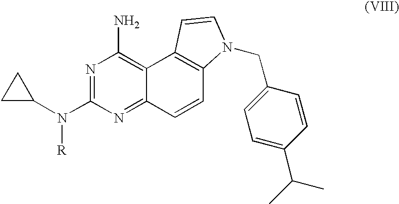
N1=C(N(C2CC2)[R])N=C2C(=C1N)C1=C(C=C2)N(CC2=CC=C(C(C)C)C=C2)C=C1
